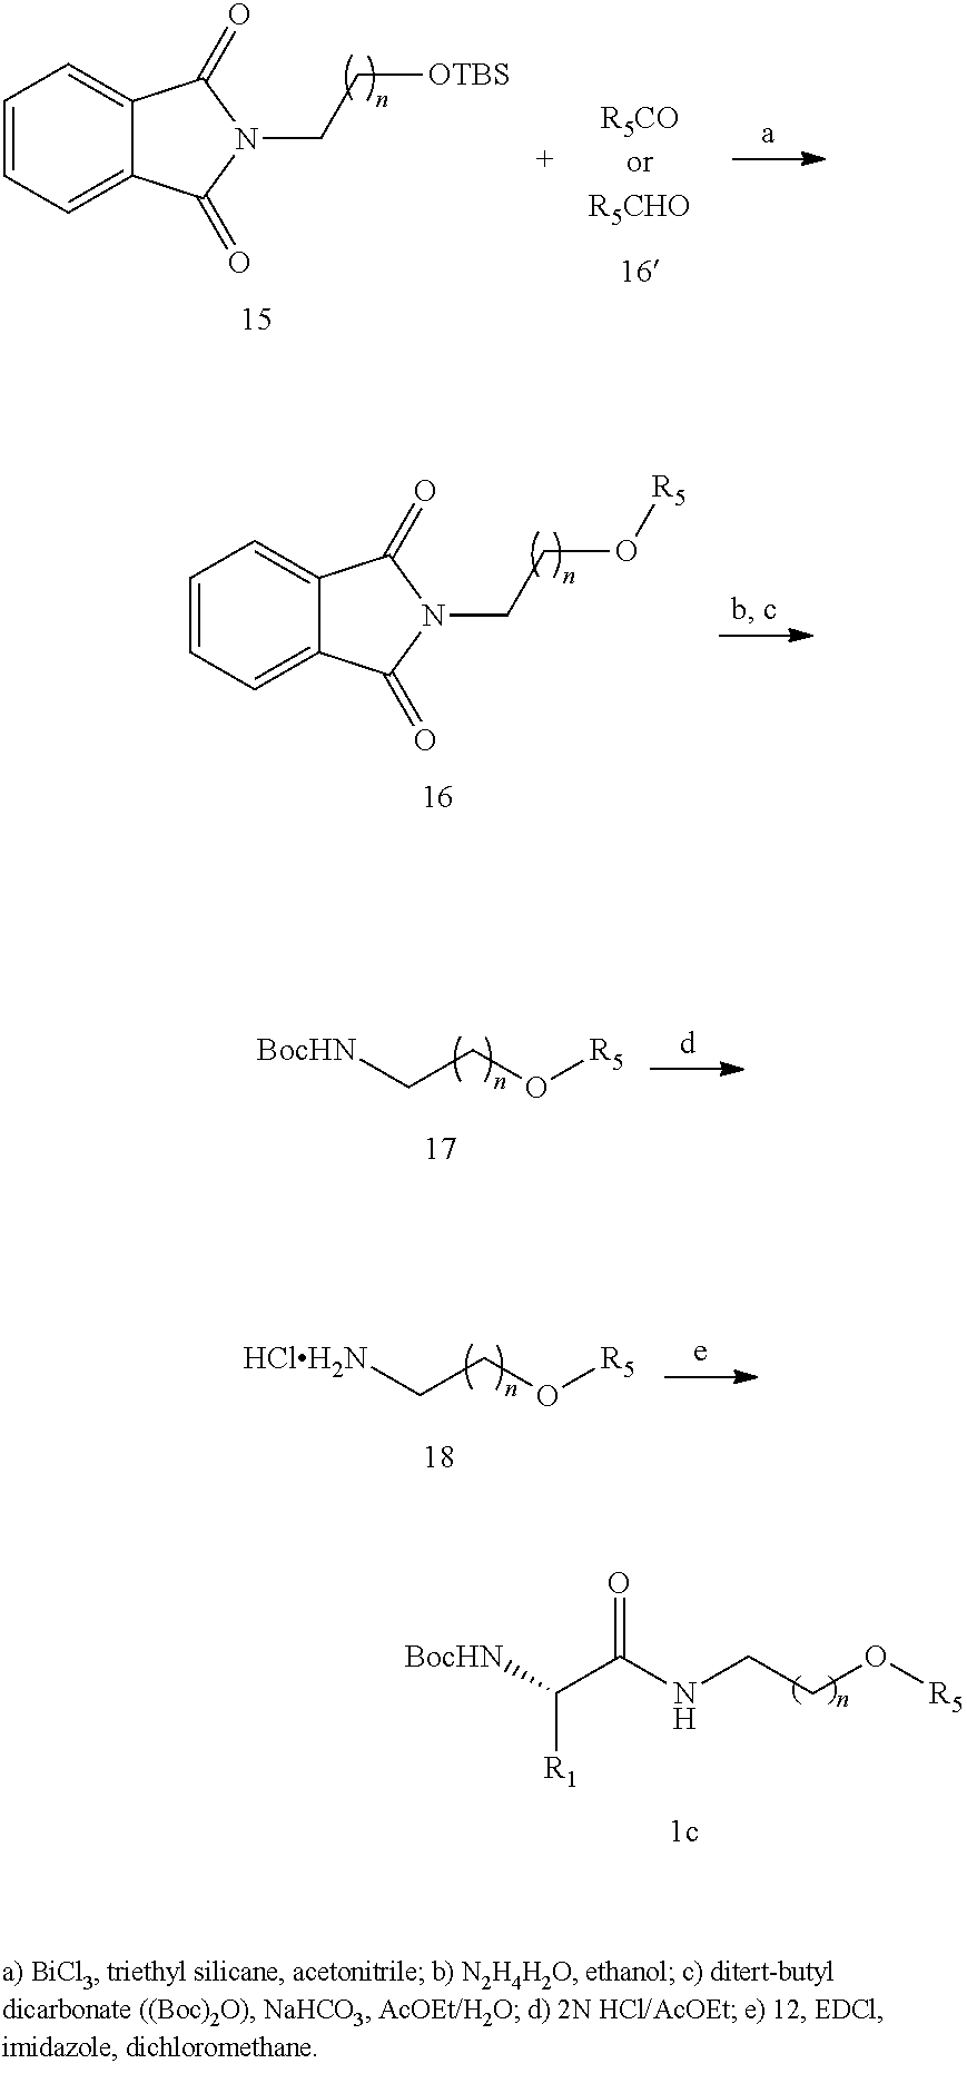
C1=CC=C2C(=C1)C(=O)N(CC[OTBS])C2=O.C1=CC=C2C(=C1)C(=O)N(CCO[R5])C2=O.[BocHN]CCO[R5].[HClH2N]CCO[R5].N(CCO[R5])C(C([BocHN])[R1])=O
